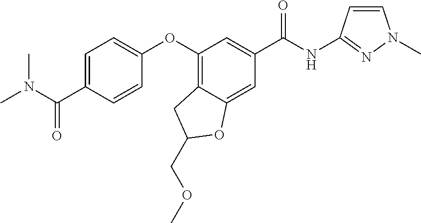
CN(C(C1=CC=C(OC2=C3C(=CC(C(NC4=NN(C)C=C4)=O)=C2)OC(COC)C3)C=C1)=O)C
